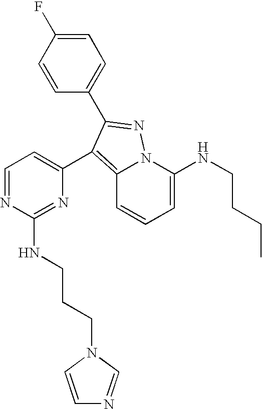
C12=C(C3=CC=NC(NCCCN4C=CN=C4)=N3)C(C3=CC=C(F)C=C3)=NN1C(NCCCC)=CC=C2
